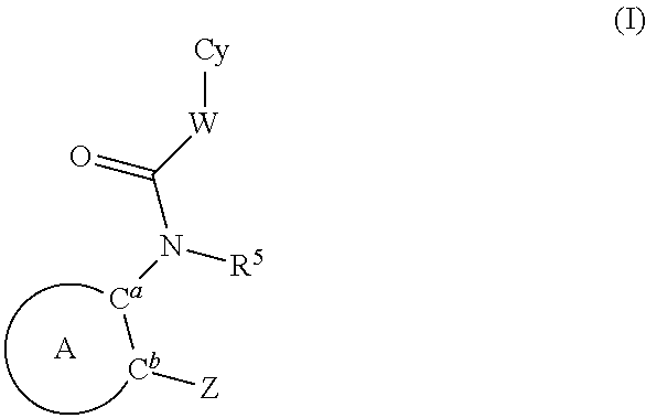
[A].O=C([W][Cy])N([Ca][Cb][Z])[R5]
